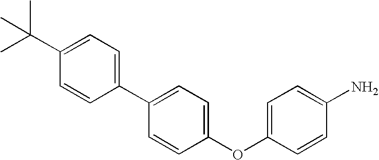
C1=C(OC2=CC=C(C3=CC=C(C(C)(C)C)C=C3)C=C2)C=CC(N)=C1
